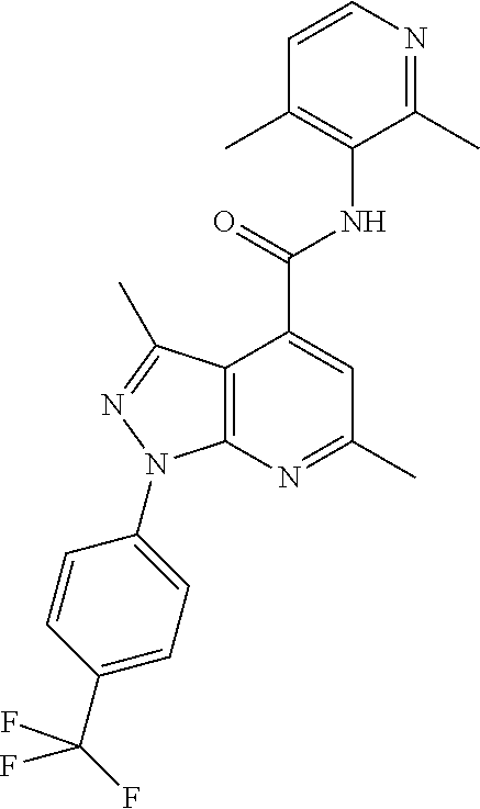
C1=CN=C(C)C(NC(C2=CC(C)=NC3=C2C(C)=NN3C2=CC=C(C(F)(F)F)C=C2)=O)=C1C
